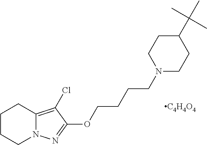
C1CCN2C(=C(Cl)C(OCCCCN3CCC(C(C)(C)C)CC3)=N2)C1.[C4H4O4]
